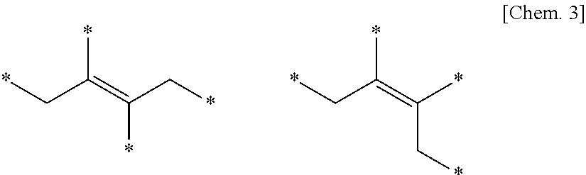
*CC(*)=C(*)C*.*CC(*)=C(C*)*
